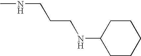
CNCCCNC1CCCCC1
